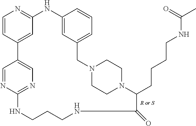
N1C2=NC=C(C=N2)C2=CC(=NC=C2)NC2=CC(=CC=C2)CN2CCN(CC2)C(CCCCNC(C)=O)C(=O)NCCC1
